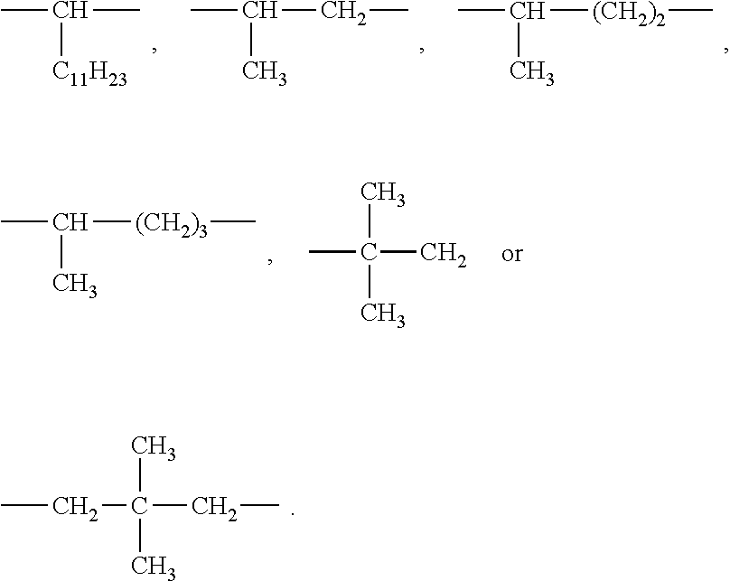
CC([C11H23])C.CC(C)CC.CC(C)[(CH2)2]C.CC(C)[(CH2)3]C.CC(C)(C)C.CCC(CC)(C)C
